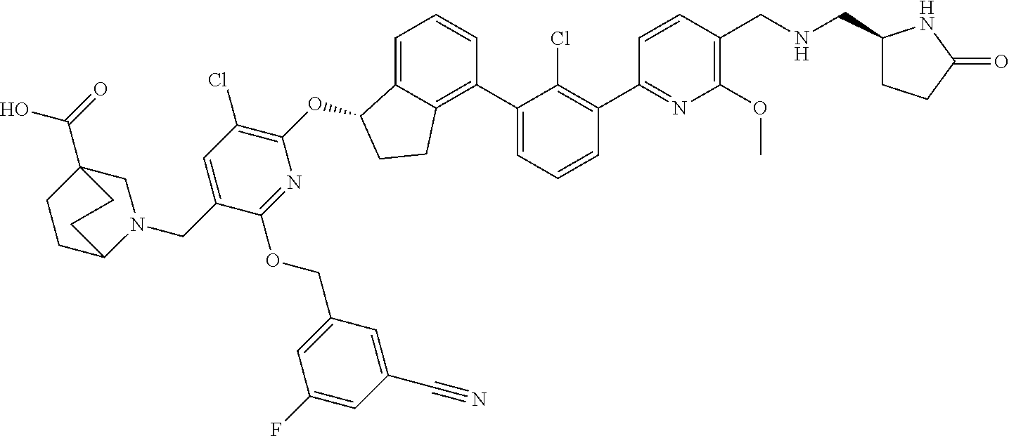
O(C1C2=CC=CC(C3=CC=CC(C4=NC(OC)=C(CNCC5CCC(=O)N5)C=C4)=C3Cl)=C2CC1)C1=C(Cl)C=C(CN2CC3(C(=O)O)CCC2CC3)C(OCC2=CC(F)=CC(C#N)=C2)=N1
